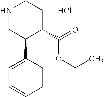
N1CC(C2=CC=CC=C2)C(C(=O)OCC)CC1.Cl
